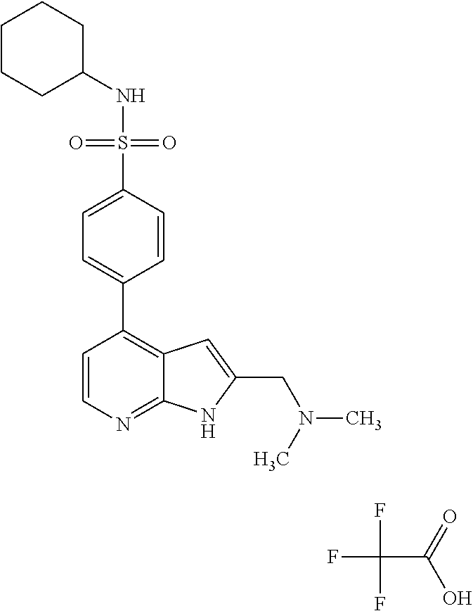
C1(NS(=O)(=O)C2=CC=C(C3=C4C(=NC=C3)NC(CN(C)C)=C4)C=C2)CCCCC1.FC(C(O)=O)(F)F
